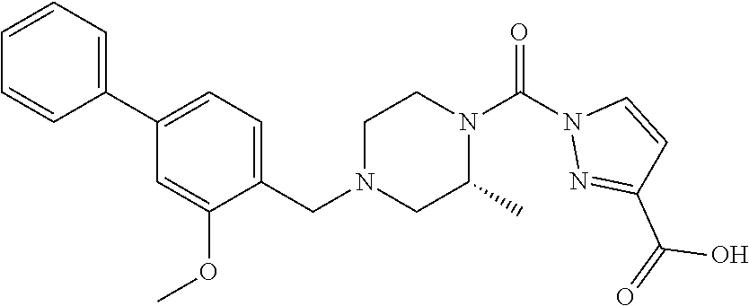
C1=CC=C(C2=CC=C(CN3CC(C)N(C(N4N=C(C(=O)O)C=C4)=O)CC3)C(OC)=C2)C=C1
